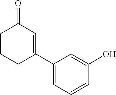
C1CCC(C2=CC=CC(O)=C2)=CC1=O
